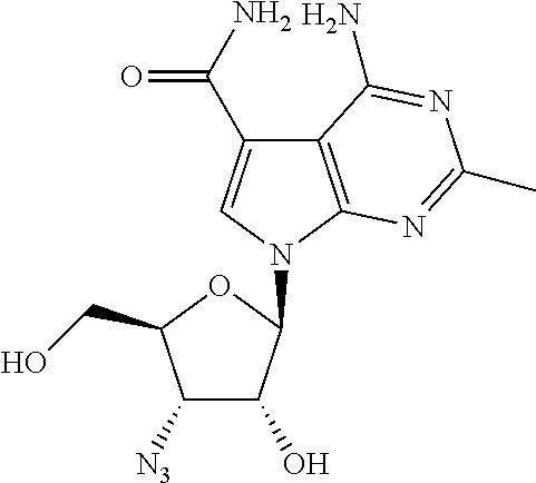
C12=C(N(C3C(O)C([N3])C(CO)O3)C=C1C(N)=O)N=C(C)N=C2N
